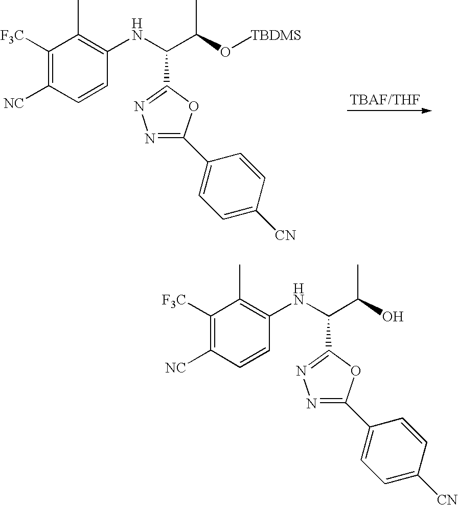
C1([F3C])=C([NC])C=CC(NC(C2=NN=C(C3=CC=C([CN])C=C3)O2)C(C)O[TBDMS])=C1C.C1([F3C])=C([NC])C=CC(NC(C2=NN=C(C3=CC=C([CN])C=C3)O2)C(C)O)=C1C
